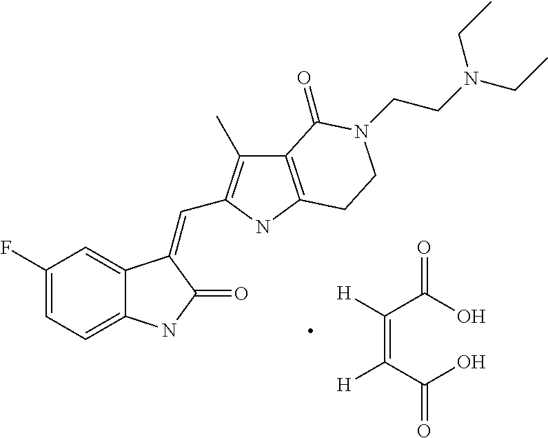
C1=C(F)C=C2C(=C1)NC(=O)C2=CC1=C(C)C2=C(N1)CCN(CCN(CC)CC)C2=O.[H]C(C(O)=O)=C(C(O)=O)[H]
